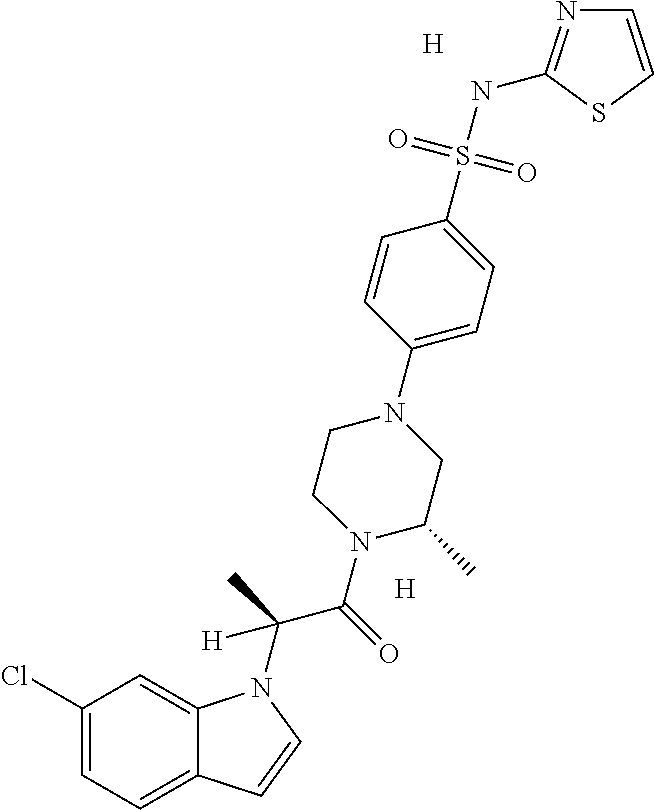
[H].C1(Cl)=CC=C2C(=C1)N(C(C(N1C(C)CN(C3=CC=C(S(NC4=NC=CS4)(=O)=O)C=C3)CC1)=O)(C)[H])C=C2.[H]
